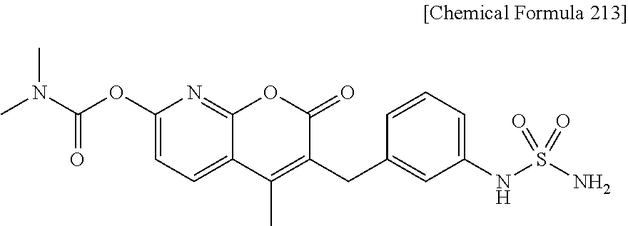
CN(C(OC1=CC=C2C(=N1)OC(=O)C(CC1=CC(NS(N)(=O)=O)=CC=C1)=C2C)=O)C
